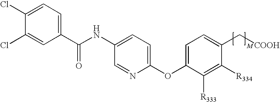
C1(NC(C2=CC=C(Cl)C(Cl)=C2)=O)=CC=C(OC2=CC=C(C[COOH])C([R334])=C2[R333])N=C1
